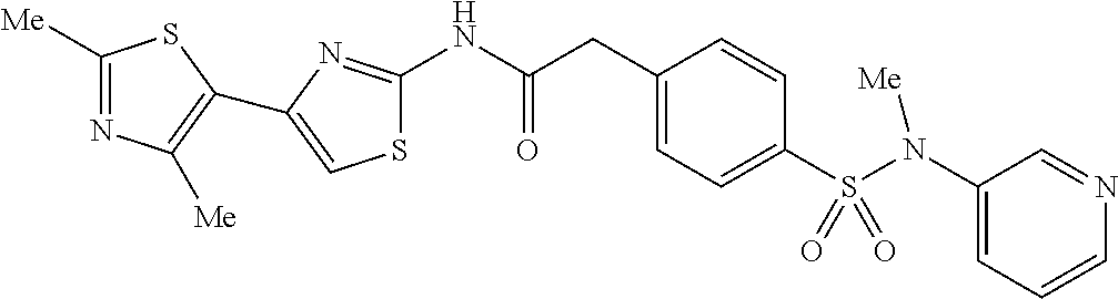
C1([Me])=NC([Me])=C(C2=CSC(NC(CC3=CC=C(S(=O)(N([Me])C4=CC=CN=C4)=O)C=C3)=O)=N2)S1
